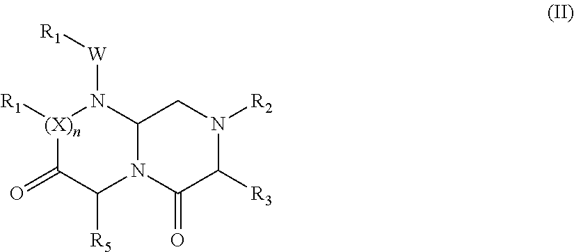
[(X)n]1([R1])C(=O)C([R5])N2C(N1[W][R1])CN([R2])C([R3])C2=O
